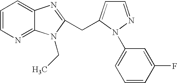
C1=CN=C2C(=C1)N=C(CC1=CC=NN1C1=CC=CC(F)=C1)N2CC
